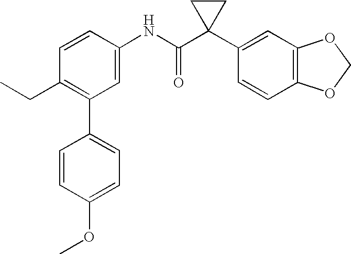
C1(C2=C(CC)C=CC(NC(C3(C4=CC5=C(C=C4)OCO5)CC3)=O)=C2)=CC=C(OC)C=C1
